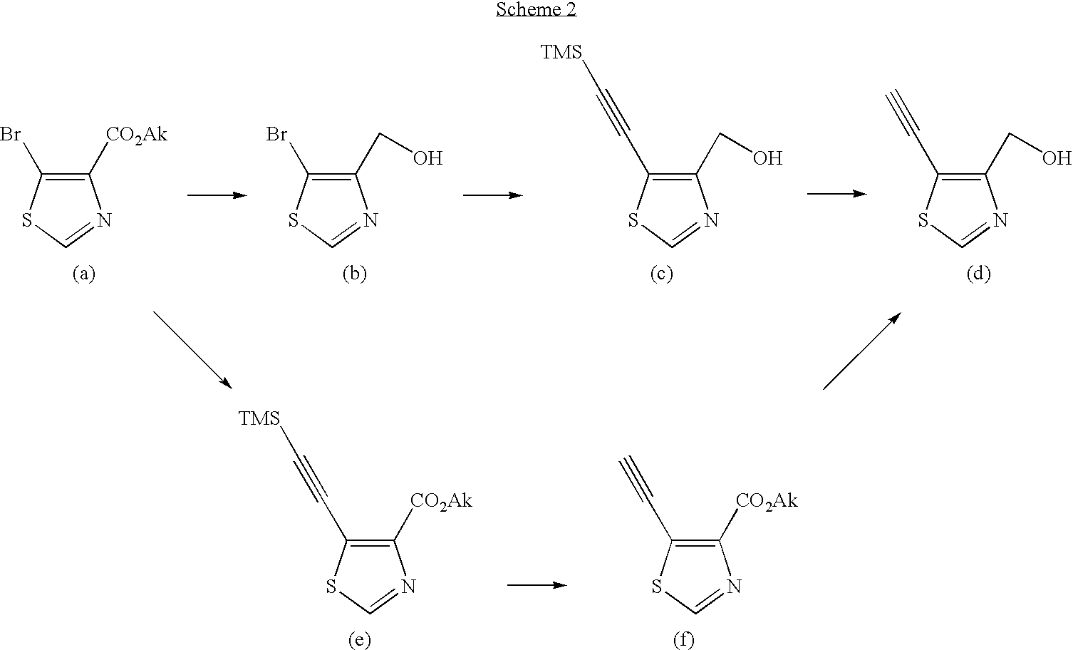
C1([CO2Ak])=C(Br)SC=N1.C1(CO)=C(Br)SC=N1.C1(CO)=C(C#C[TMS])SC=N1.C1(CO)=C(C#C)SC=N1.C1([CO2Ak])=C(C#C[TMS])SC=N1.C1([CO2Ak])=C(C#C)SC=N1
